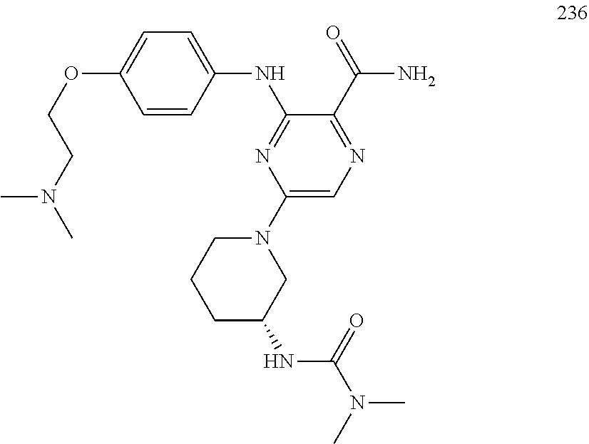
C1=C(OCCN(C)C)C=CC(NC2=NC(N3CCCC(NC(N(C)C)=O)C3)=CN=C2C(=O)N)=C1
